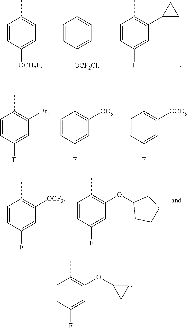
C1=CC(F)=CC(OC2CC2)=C1C.C1=CC([OCH2F])=CC=C1C.C1=CC([OCF2Cl])=CC=C1C.C1=CC(F)=CC(C2CC2)=C1C.C1=CC(F)=CC(Br)=C1C.C1=CC(F)=CC([CD3])=C1C.C1=CC(F)=CC([OCD3])=C1C.C1=CC(F)=CC([OCF3])=C1C.C1=CC(F)=CC(OC2CCCC2)=C1C
